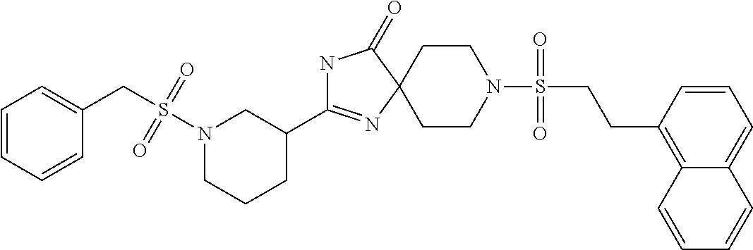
N1C(C2CN(S(CC3=CC=CC=C3)(=O)=O)CCC2)=NC2(C1=O)CCN(S(CCC1=C3C(=CC=C1)C=CC=C3)(=O)=O)CC2
